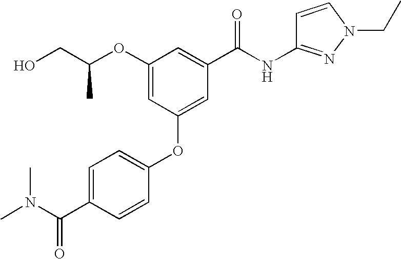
OCC(OC1=CC(OC2=CC=C(C(N(C)C)=O)C=C2)=CC(C(NC2=NN(CC)C=C2)=O)=C1)C
